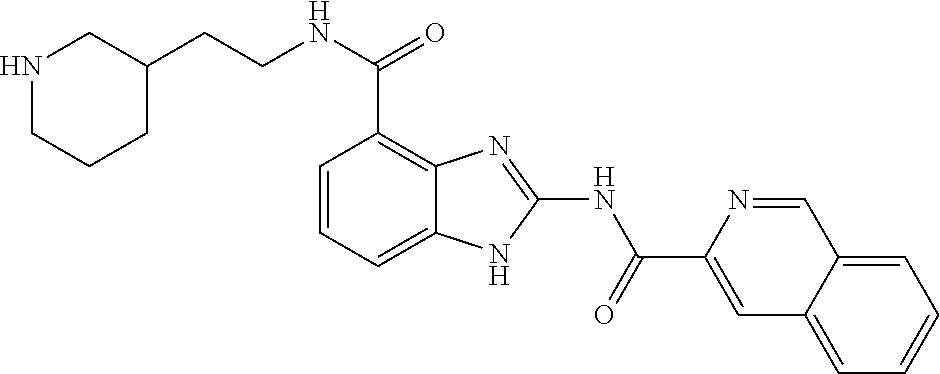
C(NC(C1=C2C(=CC=C1)NC(NC(C1=CC3=CC=CC=C3C=N1)=O)=N2)=O)CC1CNCCC1
